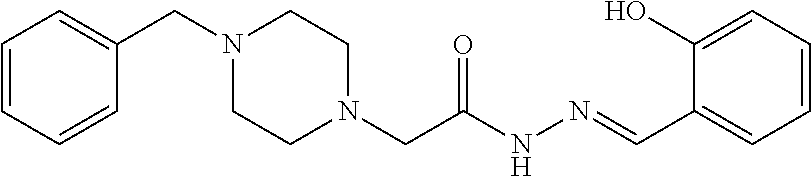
C1=CC=CC(CN2CCN(CC(NN=CC3=CC=CC=C3O)=O)CC2)=C1
